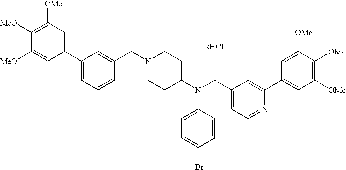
C1=C([MeO])C([MeO])=C([OMe])C=C1C1=CC=CC(CN2CCC(N(CC3=CC=NC(C4=CC([OMe])=C([OMe])C([OMe])=C4)=C3)C3=CC=C(Br)C=C3)CC2)=C1.[2HCl]
